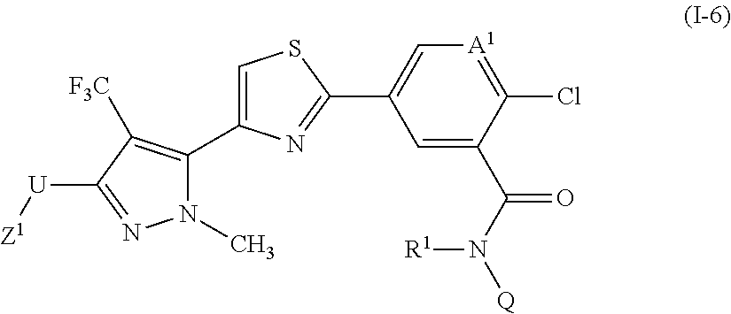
N1(C)C(C2=CSC(C3=C[A1]=C(Cl)C(C(N([Q])[R1])=O)=C3)=N2)=C([F3C])C([U][Z1])=N1
